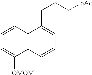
C12=C(C=CC=C1[OMOM])C(CCC[SAc])=CC=C2
